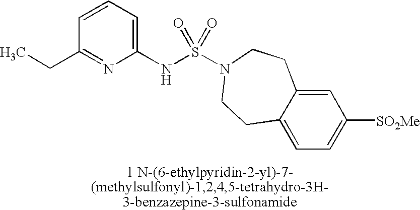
C1=CC=C(NS(N2CCC3=CC=C([SO2Me])C=C3CC2)(=O)=O)N=C1CC
